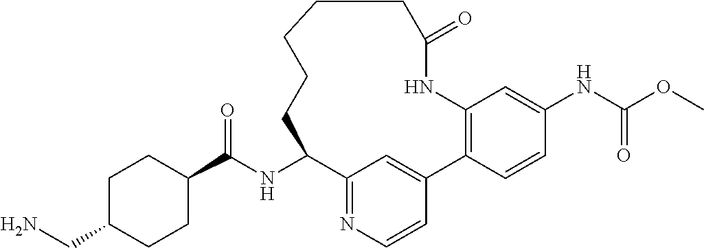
C1(C(NC2C3=NC=CC(=C3)C3=C(C=C(NC(OC)=O)C=C3)NC(=O)CCCCC2)=O)CCC(CN)CC1
